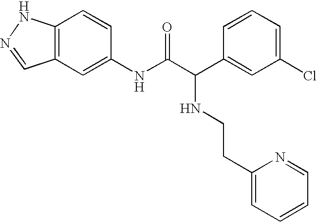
C12=C(C=C(NC(C(C3=CC(Cl)=CC=C3)NCCC3=CC=CC=N3)=O)C=C1)C=NN2
